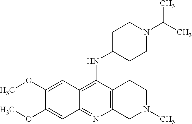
C12=C(C(NC3CCN(C(C)C)CC3)=C3C(=N1)C=C(OC)C(OC)=C3)CCN(C)C2
